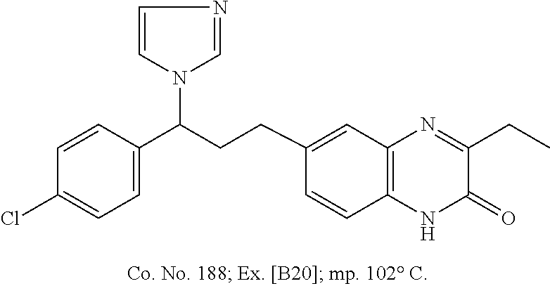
C1=CC(C(N2C=NC=C2)CCC2=CC3=C(C=C2)NC(=O)C(CC)=N3)=CC=C1Cl
